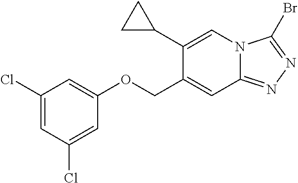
C1(Cl)=CC(Cl)=CC(OCC2=CC3=NN=C(Br)N3C=C2C2CC2)=C1
